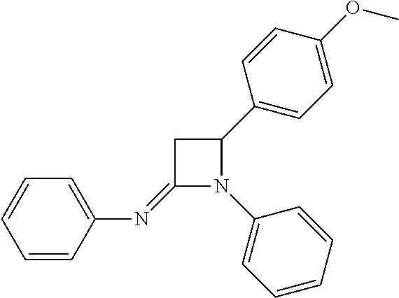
C1(=NC2=CC=CC=C2)N(C2=CC=CC=C2)C(C2=CC=C(OC)C=C2)C1
